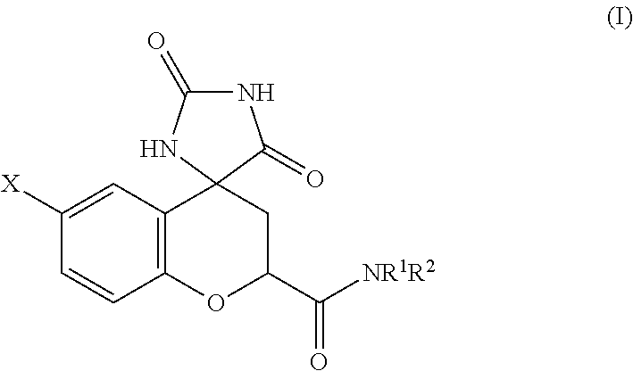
C1([X])=CC2=C(C=C1)OC(C([NR1R2])=O)CC21C(=O)NC(=O)N1
